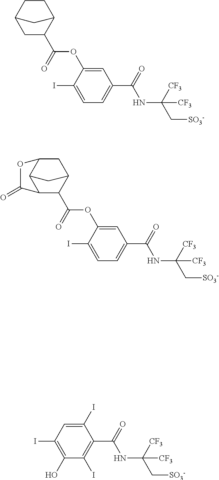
C1=C(OC(C2C3CCC(C2)C3)=O)C(I)=CC=C1C(=O)NC(C[SO3-])([CF3])[CF3].C1=C(OC(C2C3CC4C(C2C(=O)O4)C3)=O)C(I)=CC=C1C(=O)NC(C[SO3-])([CF3])[CF3].C1(I)=CC(I)=C(O)C(I)=C1C(=O)NC(C[SO3-])([CF3])[CF3]
